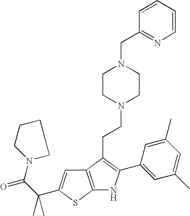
C12=C(SC(C(C(=O)N3CCCC3)(C)C)=C1)NC(C1=CC(C)=CC(C)=C1)=C2CCN1CCN(CC2=NC=CC=C2)CC1
